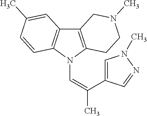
C12=C(N(C=C(C)C3=CN(C)N=C3)C3=C1C=C(C)C=C3)CCN(C)C2
